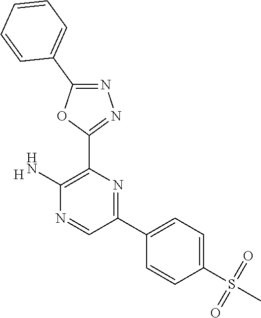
[H].C1(N)=C(C2=NN=C(C3=CC=CC=C3)O2)N=C(C2=CC=C(S(=O)(=O)C)C=C2)C=N1
